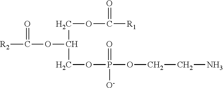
[R2]C(OC(COC(=O)[R1])COP(=O)([O-])OCCN)=O
